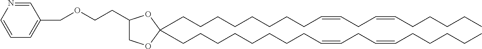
C(CC1COC(CCCCCCCCC=CCC=CCCCCC)(CCCCCCCCC=CCC=CCCCCC)O1)OCC1=CC=CN=C1
